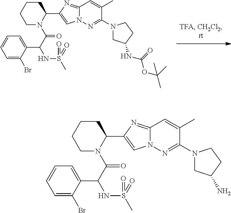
C(=O)(N1CCCCC1C1=CN2C(=N1)C=C(C)C(N1CC(NC(OC(C)(C)C)=O)CC1)=N2)C(NS(C)(=O)=O)C1=CC=CC=C1Br.C(=O)(N1CCCCC1C1=CN2C(=N1)C=C(C)C(N1CC(N)CC1)=N2)C(NS(C)(=O)=O)C1=CC=CC=C1Br
